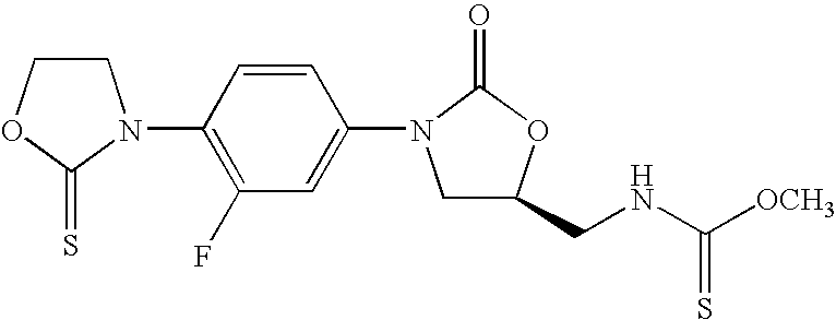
C1COC(=S)N1C1=C(F)C=C(N2CC(CNC([OCH3])=S)OC2=O)C=C1
